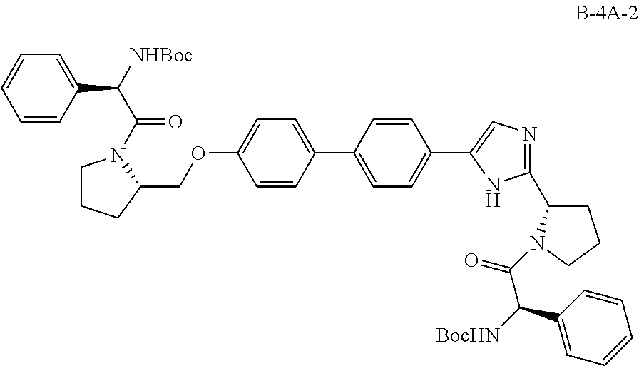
C1(OCC2CCCN2C(=O)C(C2=CC=CC=C2)[NHBoc])=CC=C(C2=CC=C(C3=CN=C(C4CCCN4C(=O)C(C4=CC=CC=C4)[BocHN])N3)C=C2)C=C1
